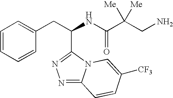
N1=C2N(C(C(CC3=CC=CC=C3)NC(C(CN)([Me])[Me])=O)=N1)C=C([CF3])C=C2
